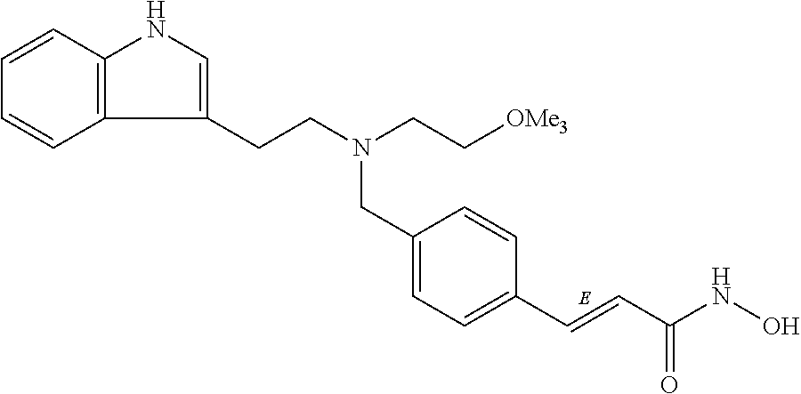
C12=C(C=CC=C1)NC=C2CCN(CC[OMe3])CC1=CC=C(C=CC(NO)=O)C=C1
